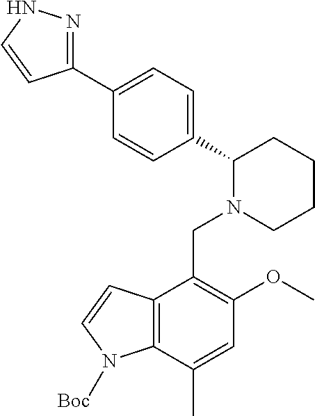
C1(C2N(CC3=C(OC)C=C(C)C4=C3C=CN4[Boc])CCCC2)=CC=C(C2=NNC=C2)C=C1
